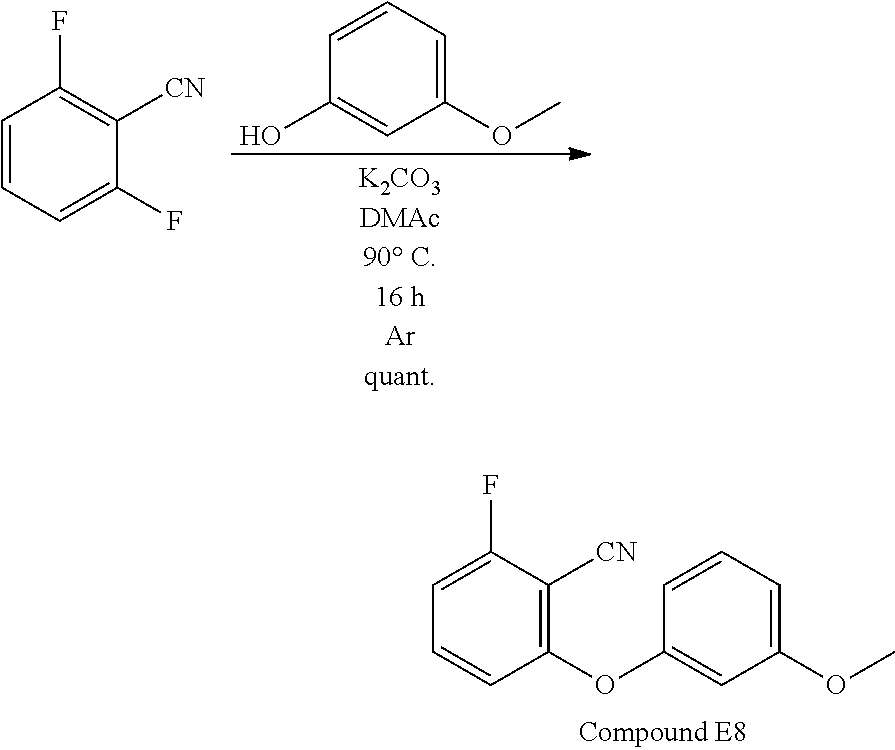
C1(F)=CC=CC(F)=C1[CN].C1=CC=C(OC)C=C1O.C1(OC2=CC(OC)=CC=C2)=C([CN])C(F)=CC=C1
